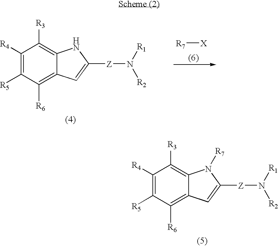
C1([R4])=C([R5])C([R6])=C2C(=C1[R3])N([R7])C([Z]N([R1])[R2])=C2.C1([R4])=C([R5])C([R6])=C2C(=C1[R3])NC([Z]N([R1])[R2])=C2.[R7][X]
